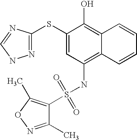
S(NC1=C2C(=C(O)C(SC3=NNC=N3)=C1)C=CC=C2)(=O)(=O)C1=C(C)ON=C1C
